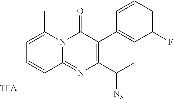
C1=C(C)N2C(=NC(C(C)[N3])=C(C3=CC(F)=CC=C3)C2=O)C=C1
